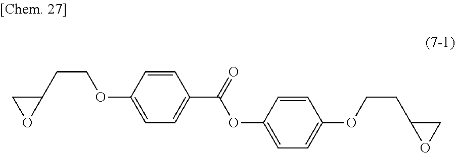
C1(OCCC2CO2)=CC=C(C(OC2=CC=C(OCCC3CO3)C=C2)=O)C=C1
